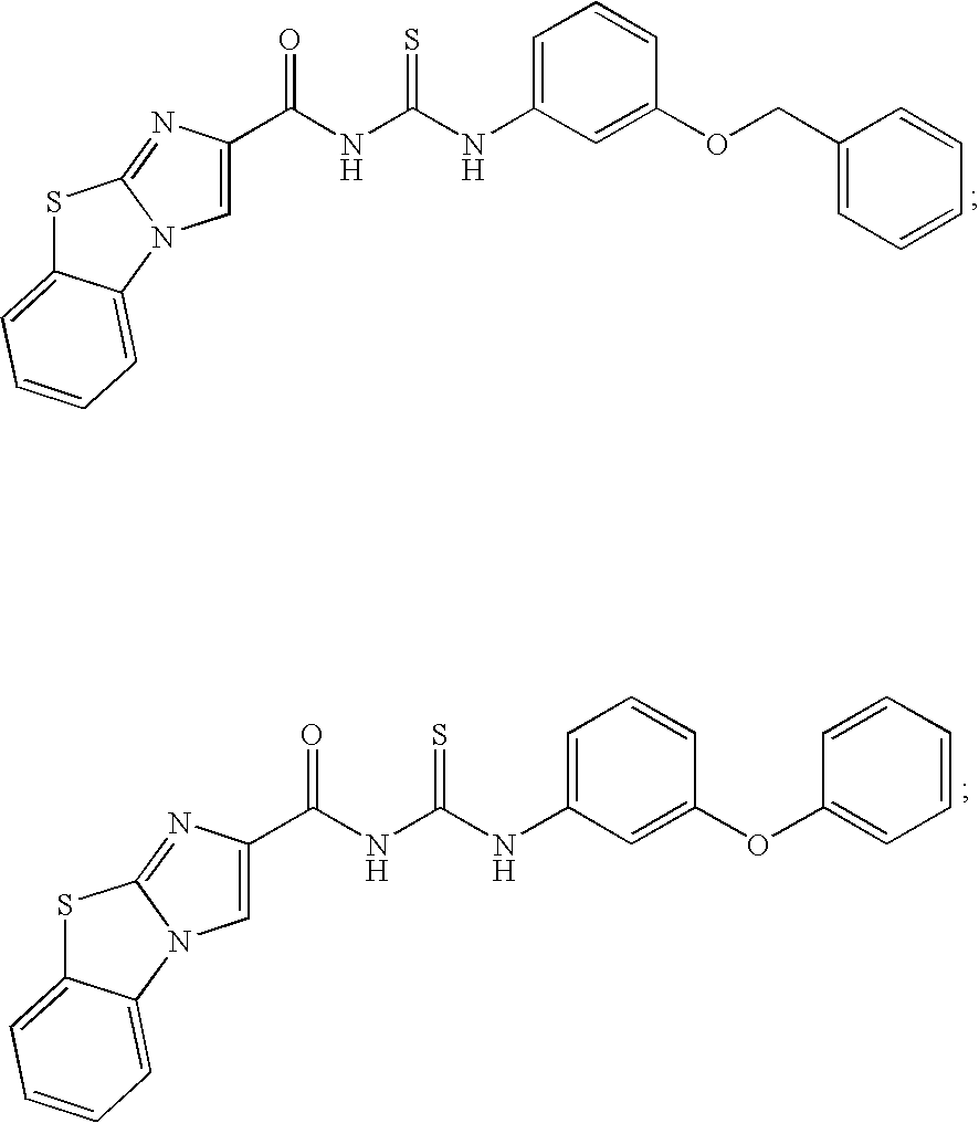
C1(COC2=CC(NC(NC(=O)C3=CN4C(=N3)SC3=CC=CC=C43)=S)=CC=C2)=CC=CC=C1.C1=CC=CC(OC2=CC(NC(NC(=O)C3=CN4C(=N3)SC3=CC=CC=C43)=S)=CC=C2)=C1
